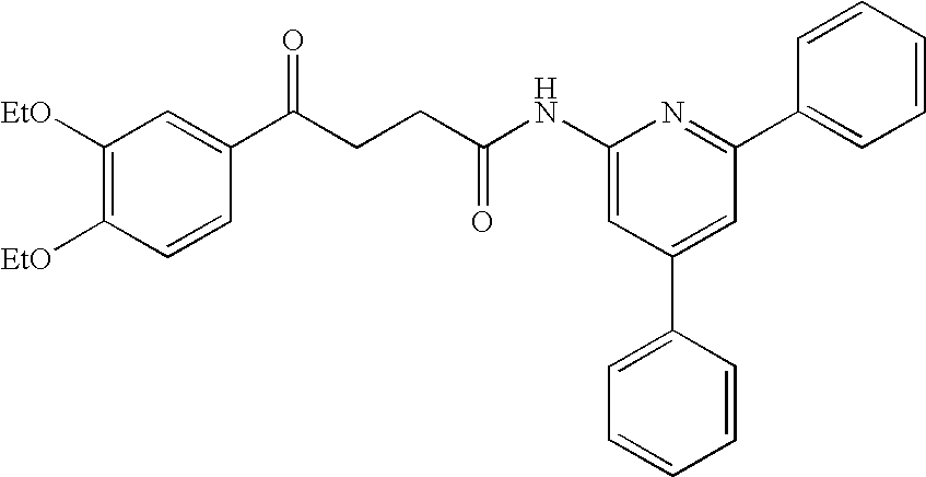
C1([EtO])=C([EtO])C=CC(C(CCC(NC2=CC(C3=CC=CC=C3)=CC(C3=CC=CC=C3)=N2)=O)=O)=C1
